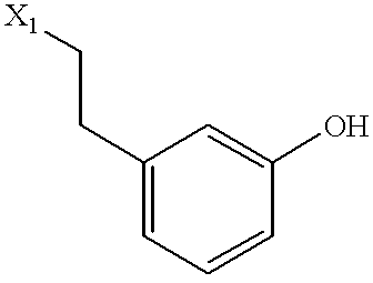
C1(CC[X1])=CC=CC(O)=C1
